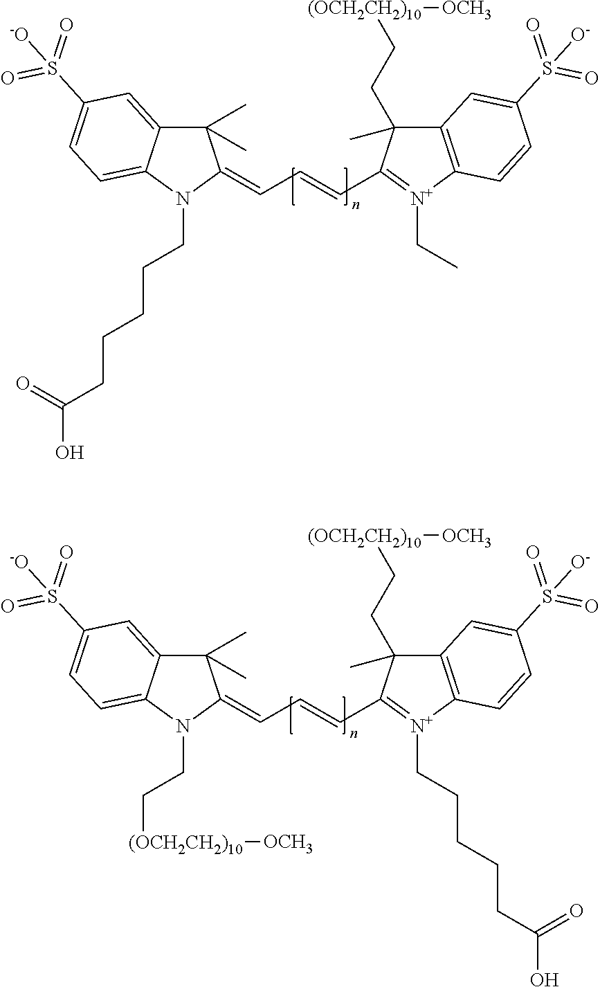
C(C=CC1=[N+](CC)C2=C(C=C(S(=O)(=O)[O-])C=C2)C1(C)CC[(OCH2CH2)10][OCH3])=C1N(CCCCCC(=O)O)C2=CC=C(S(=O)(=O)[-O])C=C2C1(C)C.C(C=CC1=[N+](CCCCCC(=O)O)C2=C(C=C(S(=O)(=O)[O-])C=C2)C1(C)CC[(OCH2CH2)10][OCH3])=C1N(CC[(OCH2CH2)10][OCH3])C2=CC=C(S(=O)(=O)[-O])C=C2C1(C)C
